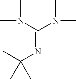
CN(C)C(N(C)C)=NC(C)(C)C
